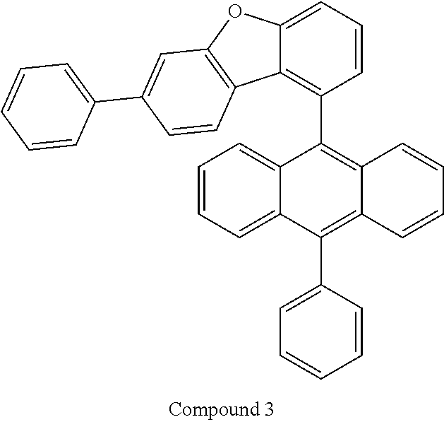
C12=CC=CC(C3=C4C(=C(C5=CC=CC=C5)C5=CC=CC=C35)C=CC=C4)=C1C1=C(O2)C=C(C2=CC=CC=C2)C=C1
